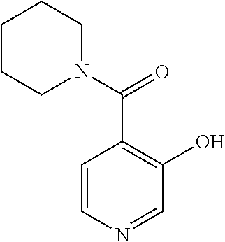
C1=CN=CC(O)=C1C(N1CCCCC1)=O
